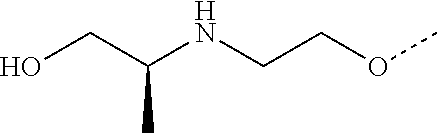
OCC(NCCOC)C
